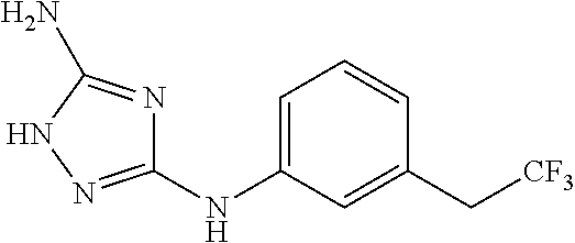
C1(NC2=CC=CC(C[CF3])=C2)=NNC(N)=N1
